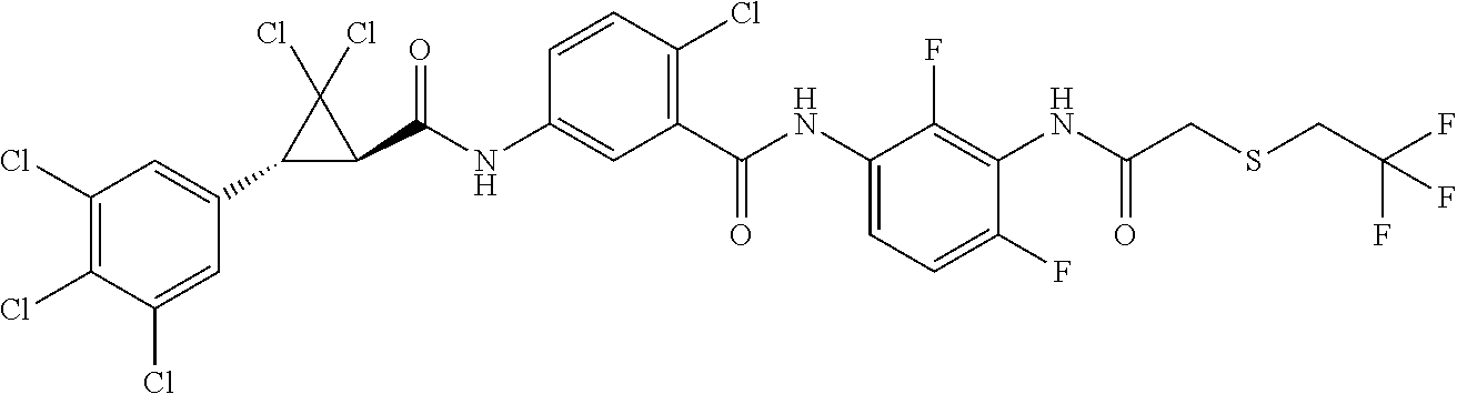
C1(C2=CC(Cl)=C(Cl)C(Cl)=C2)C(C(NC2=CC(C(NC3=CC=C(F)C(NC(CSCC(F)(F)F)=O)=C3F)=O)=C(Cl)C=C2)=O)C1(Cl)Cl
